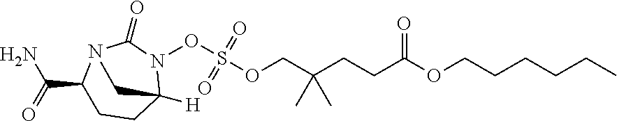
O(CCCCCC)C(CCC(COS(=O)(=O)ON1C2([H])CCC(C(N)=O)N(C1=O)C2)(C)C)=O
